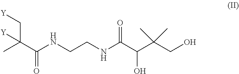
CC(C(NCCNC(C(C(CO)(C)C)O)=O)=O)([Y])C[Y]
